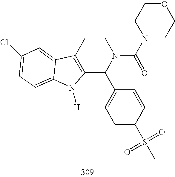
C12=C(CCN(C(N3CCOCC3)=O)C1C1=CC=C(S(C)(=O)=O)C=C1)C1=CC(Cl)=CC=C1N2[H]
